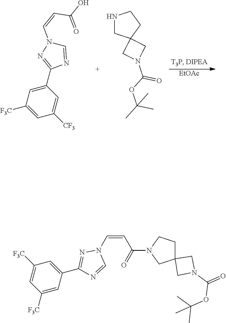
[EtOAc].C1(C2=NN(C=CC(O)=O)C=N2)=CC([F3C])=CC([CF3])=C1.N1CC2(CC1)CN(C(OC(C)(C)C)=O)C2.C1([F3C])=CC(C2=NN(C=CC(N3CC4(CC3)CN(C(=O)OC(C)(C)C)C4)=O)C=N2)=CC([F3C])=C1
